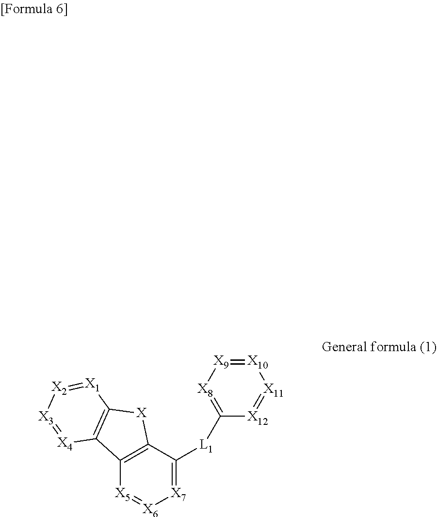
C12=C(C([L1]C3=[X8][X9]=[X10][X11]=[X12]3)=[X7][X6]=[X5]1)[X]C1=C2[X4]=[X3][X2]=[X1]1
